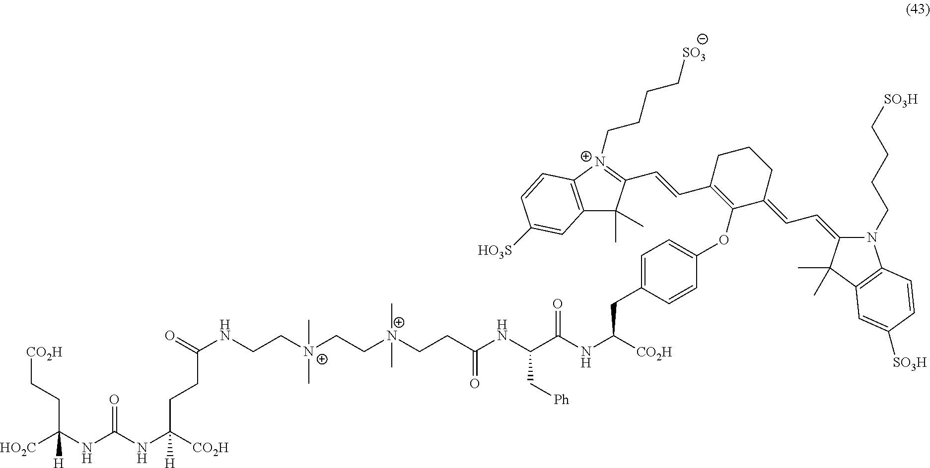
[CO2H]CCC(NC(NC([CO2H])(CCC(NCC[N+](CC[N+](CCC(NC(C[Ph])C(NC([CO2H])CC1=CC=C(OC2=C(C=CC3=[N+](CCCC[SO3])C4=C(C3(C)C)C=C([HO3S])C=C4)CCCC2=CC=C2N(CCCC[SO3H])C3=C(C2(C)C)C=C([SO3H])C=C3)C=C1)=O)=O)(C)C)(C)C)=O)[H])=O)([HO2C])[H]
